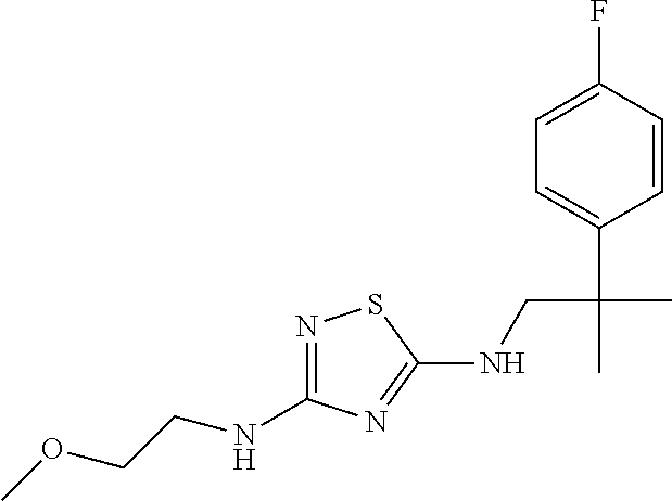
N1=C(NCCOC)N=C(NCC(C)(C2=CC=C(F)C=C2)C)S1
